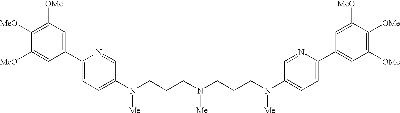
C1(C2=CC=C(N([Me])CCCN([Me])CCCN(C3=CC=C(C4=CC([OMe])=C([OMe])C([MeO])=C4)N=C3)[Me])C=N2)=CC([OMe])=C([MeO])C([MeO])=C1
